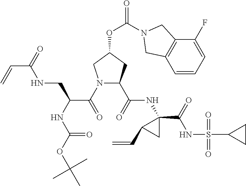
C1=CC=C(F)C2=C1CN(C(OC1CN(C(=O)C(NC(OC(C)(C)C)=O)CNC(C=C)=O)C(C(=O)NC3(C(=O)NS(=O)(=O)C4CC4)CC3C=C)C1)=O)C2
